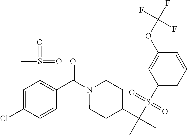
C1=C(Cl)C=CC(C(N2CCC(C(C)(S(C3=CC=CC(OC(F)(F)F)=C3)(=O)=O)C)CC2)=O)=C1S(=O)(=O)C
